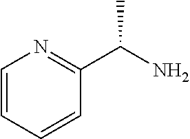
C1=CC=CC(C(N)C)=N1
